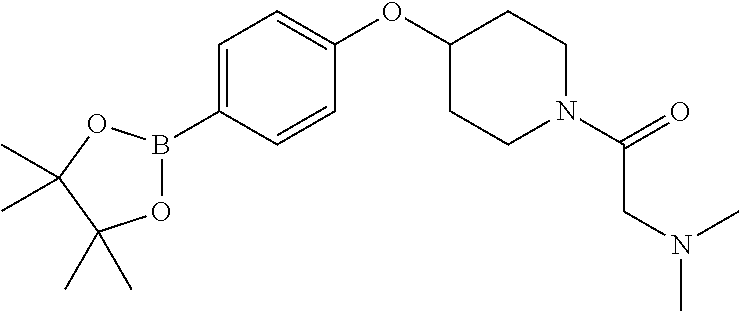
O1B(C2=CC=C(OC3CCN(C(=O)CN(C)C)CC3)C=C2)OC(C)(C)C1(C)C
